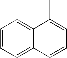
C1=CC=C2C(=C1)C(C)=CC=C2
